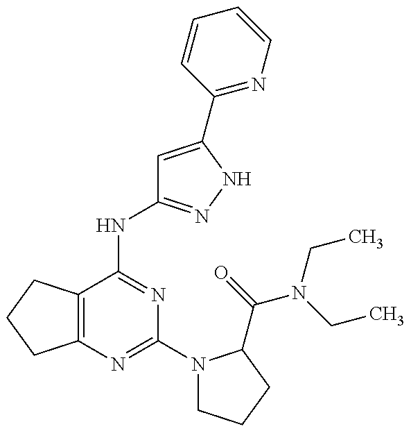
C12=C(C(NC3=NNC(C4=NC=CC=C4)=C3)=NC(N3CCCC3C(=O)N(CC)CC)=N1)CCC2
